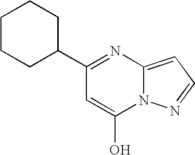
C1(C2CCCCC2)=NC2=CC=NN2C(O)=C1
